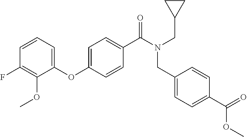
O(C1=CC=C(C(N(CC2CC2)CC2=CC=C(C(=O)OC)C=C2)=O)C=C1)C1=CC=CC(F)=C1OC
